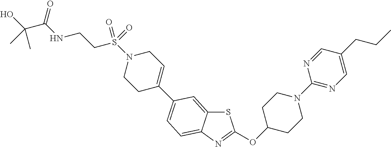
S1C2=CC(C3=CCN(S(=O)(CCNC(=O)C(C)(O)C)=O)CC3)=CC=C2N=C1OC1CCN(C2=NC=C(CCC)C=N2)CC1
